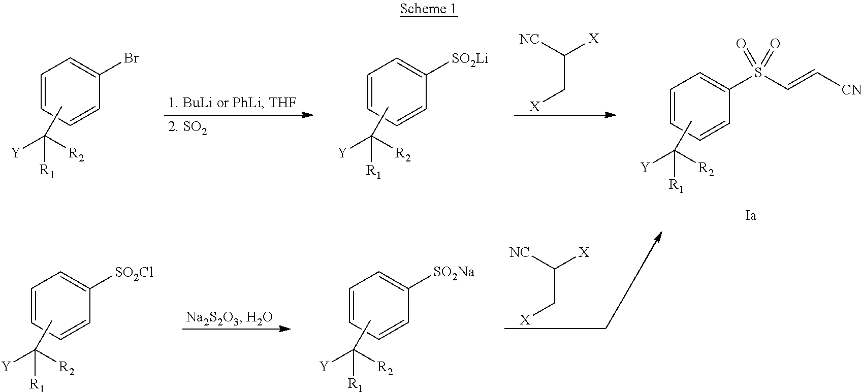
C1=CC=CC(Br)=C1.CC([R2])([Y])[R1].C1=CC=CC([SO2Li])=C1.CC([R2])([Y])[R1].[X]CC([X])[NC].CC([R2])([Y])[R1].C1=CC=CC(S(C=C[CN])(=O)=O)=C1.C1=CC=CC([SO2Na])=C1.CC([R2])([Y])[R1].[X]CC([X])[NC].C1=CC=CC([SO2Cl])=C1.CC([R2])([Y])[R1]
